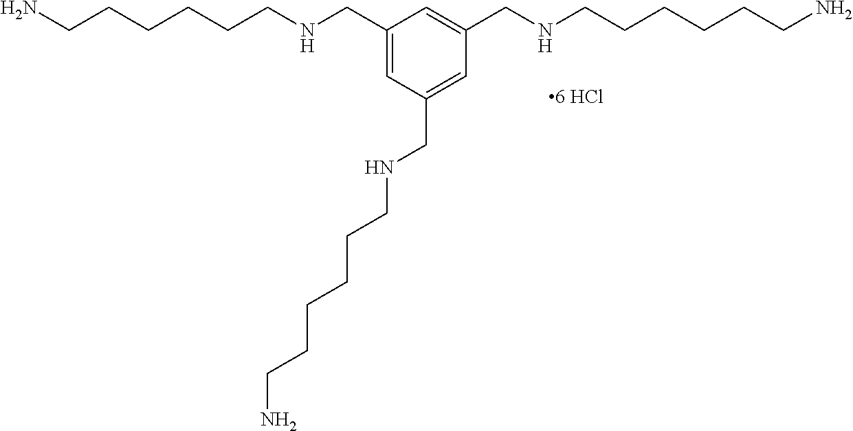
C1(CNCCCCCCN)=CC(CNCCCCCCN)=CC(CNCCCCCCN)=C1
